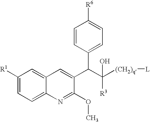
C1([R1])=CC=C2C(=C1)C=C(C(C([(CH2)q][L])(O)[R3])C1=CC=C([R6])C=C1)C(OC)=N2
